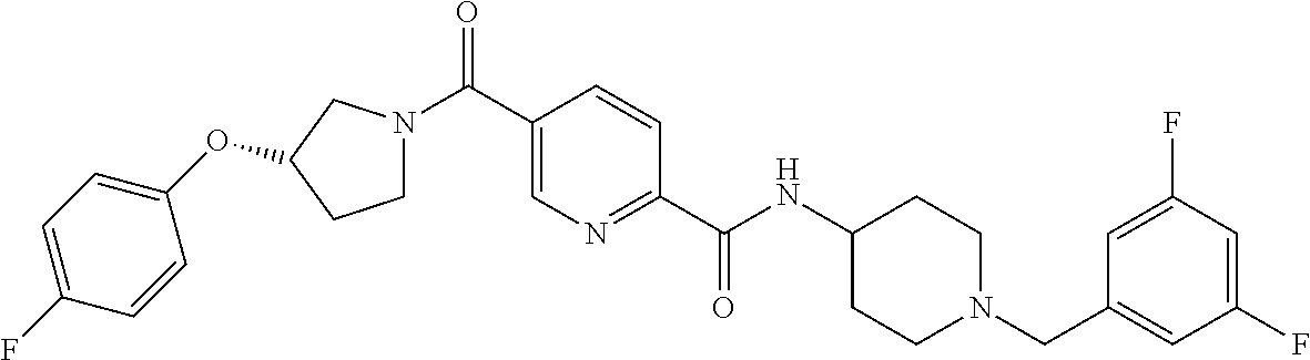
C1N(C(C2=CN=C(C(=O)NC3CCN(CC4=CC(F)=CC(F)=C4)CC3)C=C2)=O)CC(OC2=CC=C(F)C=C2)C1
